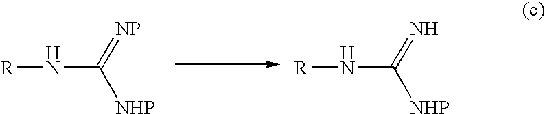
[R]NC(=N)[NHP].[R]NC(=[NP])[NHP]
